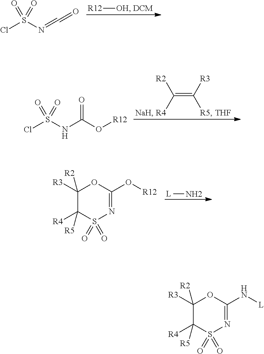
ClS(N=C=O)(=O)=O.[R12][OH].[DCM].ClS(NC(O[R12])=O)(=O)=O.C(=C([R3])[R5])([R2])[R4].[THF].[NaH].C1([R3])([R2])C([R4])([R5])S(=O)(=O)N=C(O[R12])O1.[L]N.C1([R3])([R2])C([R4])([R5])S(=O)(=O)N=C(N[L])O1
